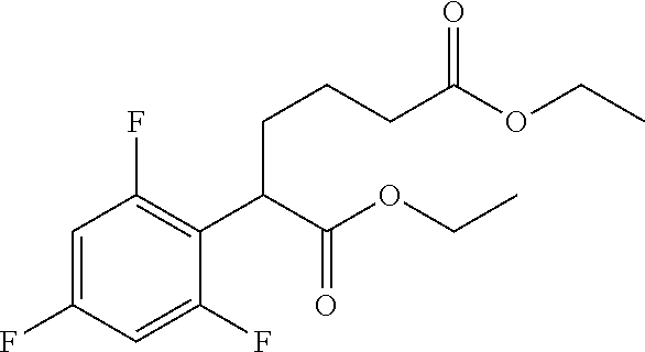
C1=C(F)C=C(F)C(C(C(OCC)=O)CCCC(OCC)=O)=C1F
